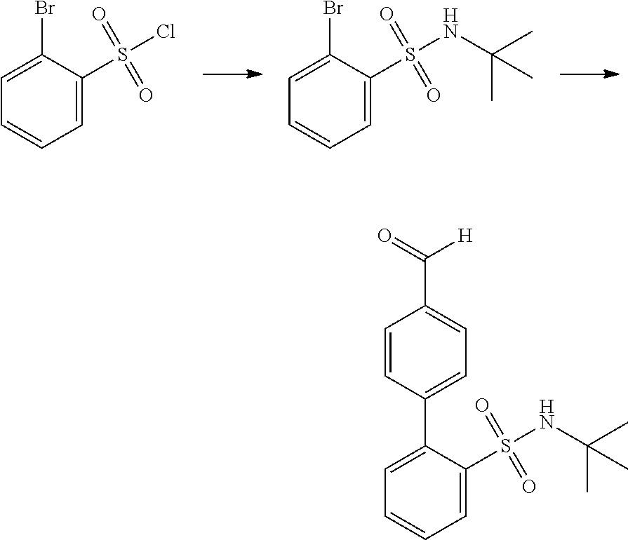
C1=CC=C(S(Cl)(=O)=O)C(Br)=C1.C1=CC=C(S(NC(C)(C)C)(=O)=O)C(Br)=C1.C1=CC=C(S(NC(C)(C)C)(=O)=O)C(C2=CC=C(C(=O)[H])C=C2)=C1
